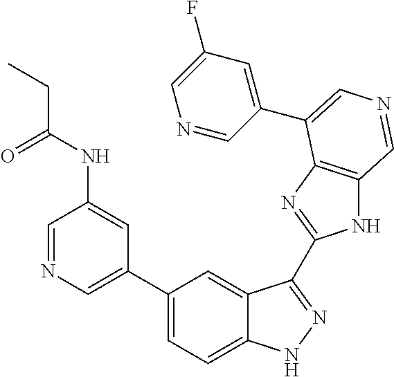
C1(C2=CN=CC(NC(CC)=O)=C2)=CC=C2C(=C1)C(C1=NC3=C(N1)C=NC=C3C1=CC(F)=CN=C1)=NN2
